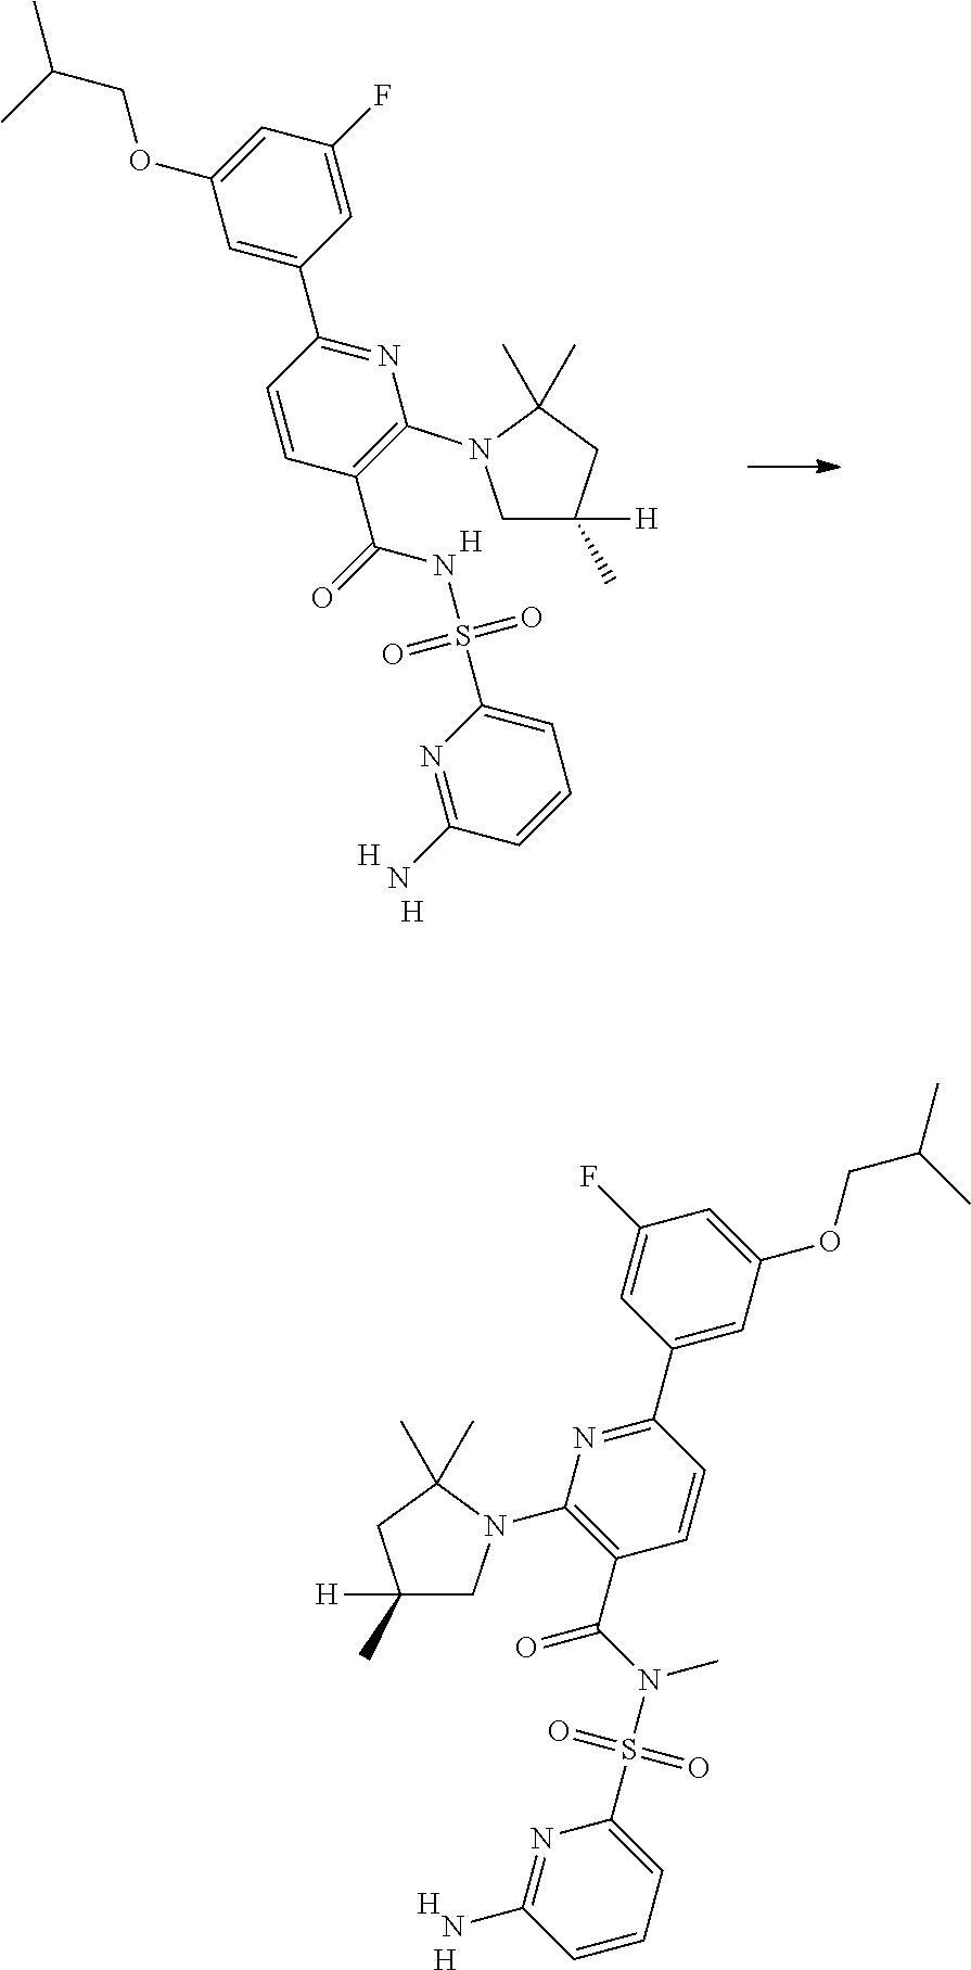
C1=CC(N)=NC(S(=O)(=O)N(C(C2=C(N3C(C)(C)CC([H])(C)C3)N=C(C3=CC(OCC(C)C)=CC(F)=C3)C=C2)=O)C)=C1.[H].[H].O=S(C1=CC=CC(N)=N1)(=O)NC(C1=C(N2CC([H])(C)CC2(C)C)N=C(C2=CC(OCC(C)C)=CC(F)=C2)C=C1)=O.[H].[H].[H]
